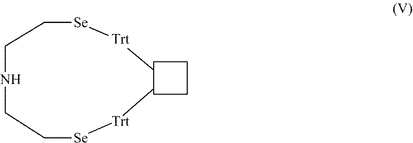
[Se]([Trt]C)CCNCC[Se][Trt]C
